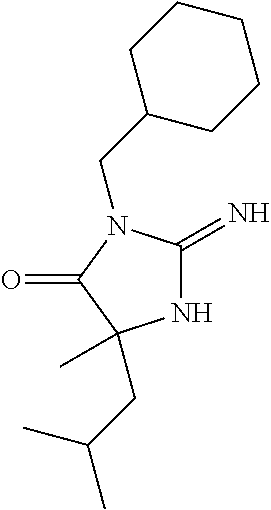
N1C(=N)N(CC2CCCCC2)C(=O)C1(CC(C)C)C
